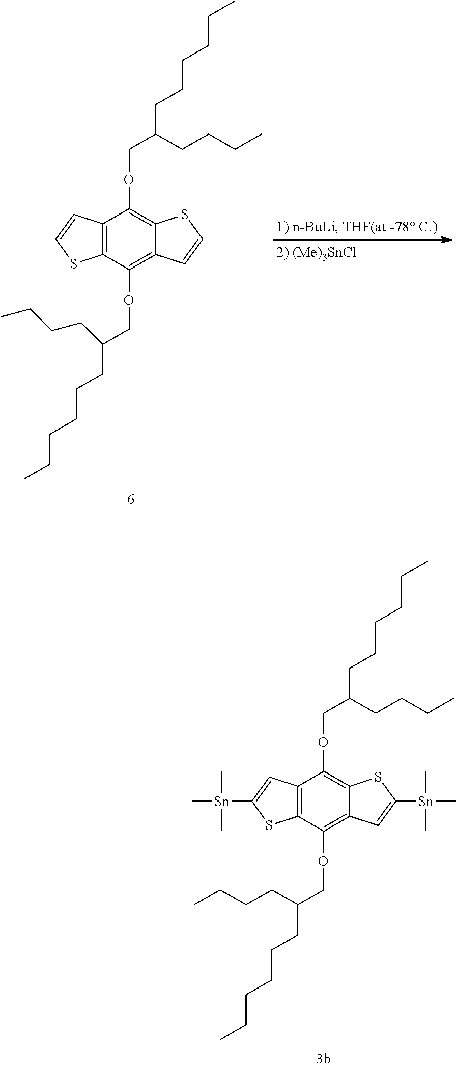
C12=C(C(OCC(CCCCCC)CCCC)=C3C(=C1OCC(CCCC)CCCCCC)SC=C3)SC=C2.C12=C(C(OCC(CCCCCC)CCCC)=C3C(=C1OCC(CCCC)CCCCCC)SC([Sn](C)(C)C)=C3)SC([Sn](C)(C)C)=C2
